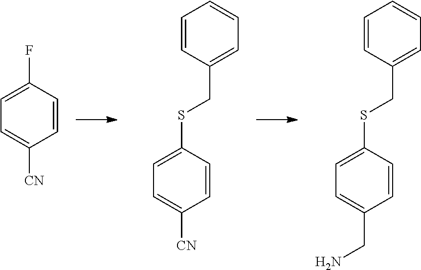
C1=C(F)C=CC([CN])=C1.C1=C(SCC2=CC=CC=C2)C=CC([CN])=C1.C1=C(SCC2=CC=CC=C2)C=CC(CN)=C1
